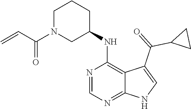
N1=CN=C2C(=C1NC1CN(C(C=C)=O)CCC1)C(C(=O)C1CC1)=CN2
